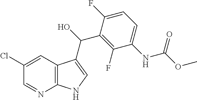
C1(Cl)=CC2=C(N=C1)NC=C2C(C1=C(F)C(NC(OC)=O)=CC=C1F)O
